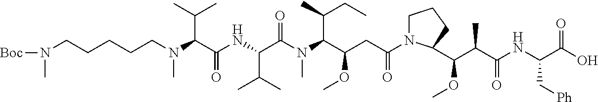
N(C(C(=O)NC(C(C)C)C(=O)N(C)C(C(CC)C)C(CC(=O)N1CCCC1C(OC)C(C)C(=O)NC(C(O)=O)C[Ph])OC)C(C)C)(CCCCCN([Boc])C)C
